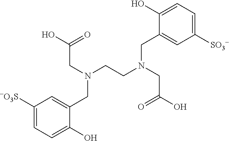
C1([-O3S])=CC=C(O)C(CN(CCN(CC(=O)O)CC2=CC([SO3-])=CC=C2O)CC(O)=O)=C1
